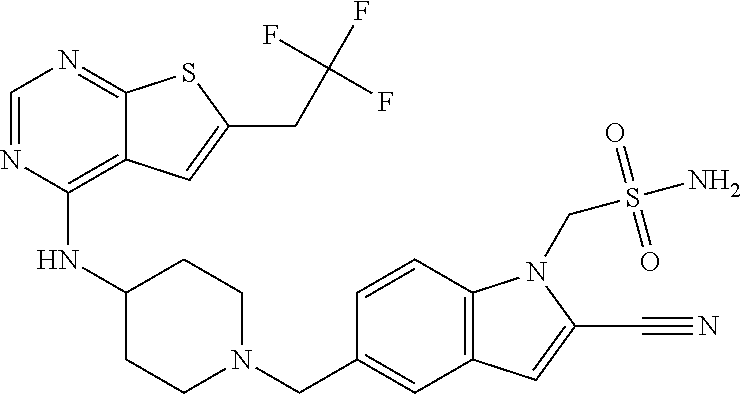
C1=NC(NC2CCN(CC3=CC4=C(C=C3)N(CS(N)(=O)=O)C(C#N)=C4)CC2)=C2C(=N1)SC(CC(F)(F)F)=C2
